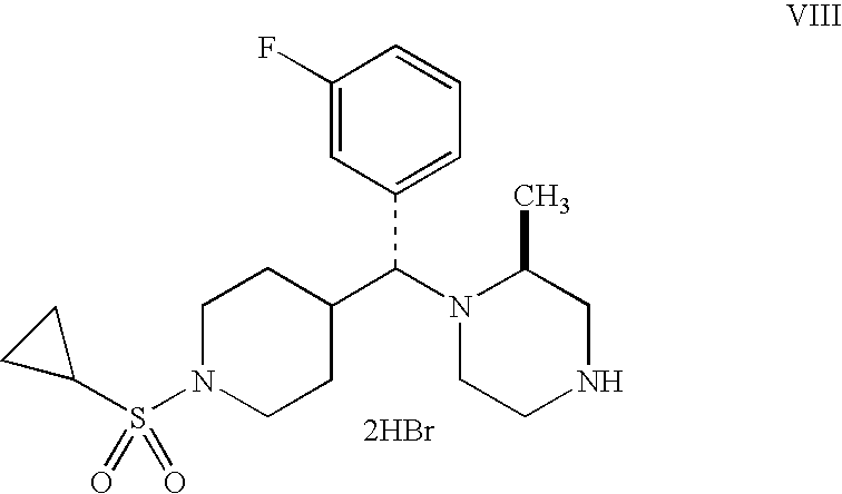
C1(F)=CC(C(N2CCNCC2C)C2CCN(S(=O)(=O)C3CC3)CC2)=CC=C1.[2HBr]
